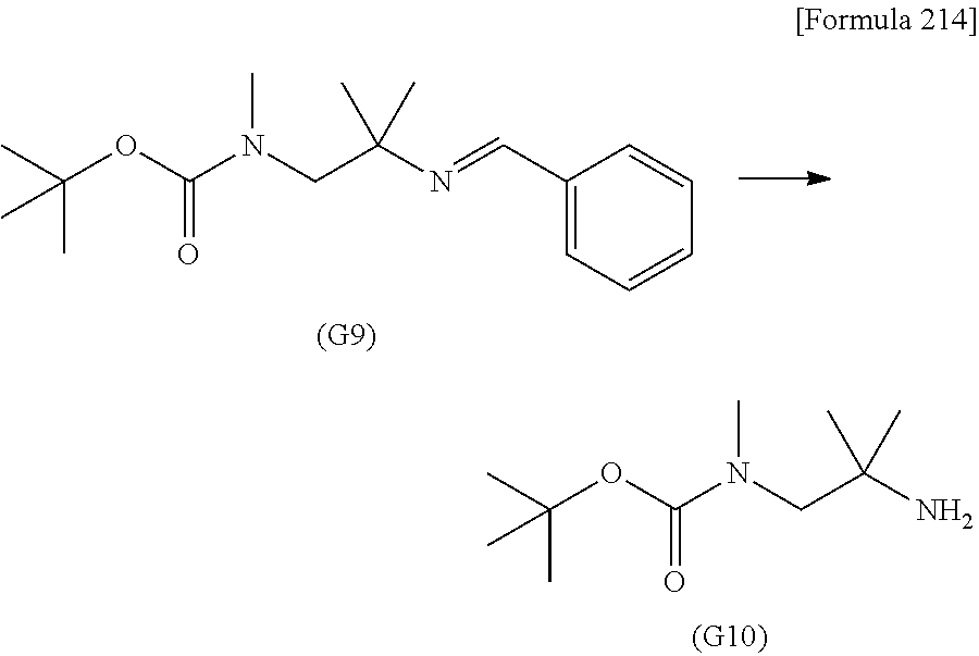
CC(OC(N(CC(N=CC1=CC=CC=C1)(C)C)C)=O)(C)C.CC(OC(N(CC(N)(C)C)C)=O)(C)C
